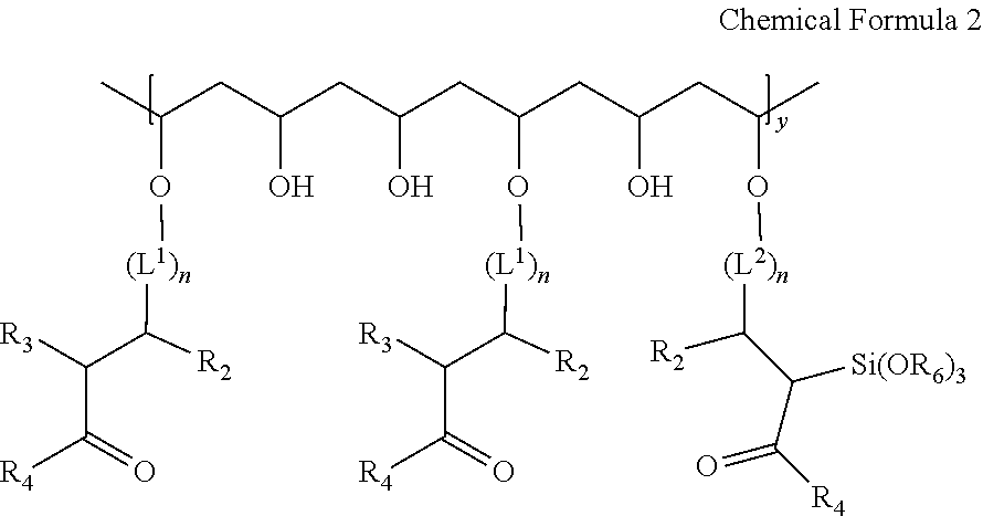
CC(CC(CC(CC(CC(CC(C)O[(L2)n]C([R2])C(C([R4])=O)[Si(OR6)3])O)O[(L1)n]C(C([R3])C(=O)[R4])[R2])O)O)O[(L1)n]C(C([R3])C(=O)[R4])[R2]
